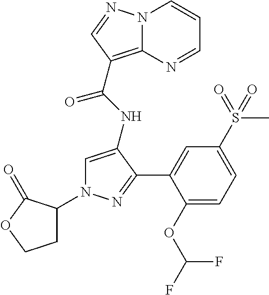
N12C(=C(C(NC3=CN(C4CCOC4=O)N=C3C3=CC(S(C)(=O)=O)=CC=C3OC(F)F)=O)C=N1)N=CC=C2
